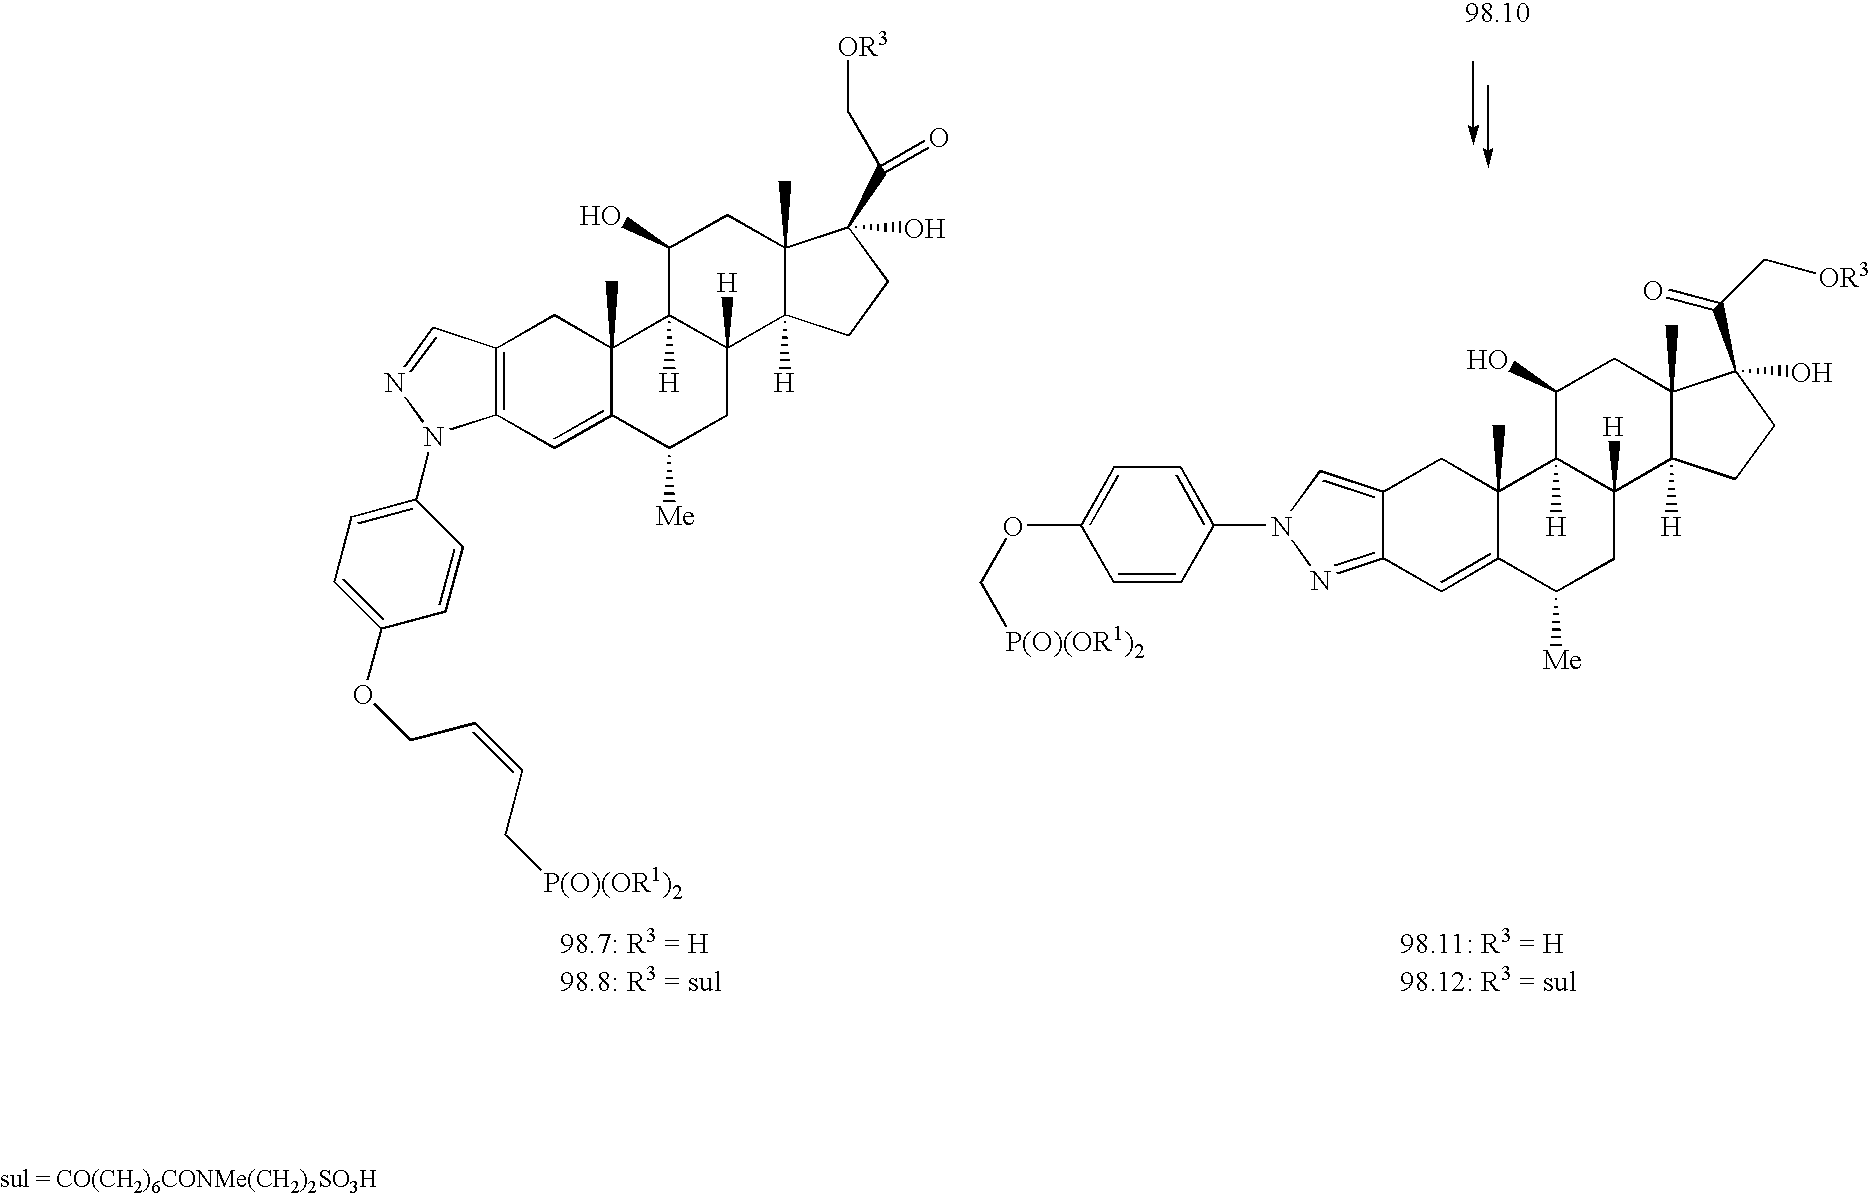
C12=CN(C3=CC=C(OC[P(O)(OR1)2])C=C3)N=C1C=C1C(C)(C2)C2([H])C([H])(CC1[Me])C1([H])C(C)(CC2O)C(O)(C(C[OR3])=O)CC1.C12=C(C=C3C(C)(C1)C1([H])C([H])(CC3[Me])C3([H])C(C)(CC1O)C(O)(C(=O)C[OR3])CC3)N(C1=CC=C(OCC=CC[P(O)(OR1)2])C=C1)N=C2
